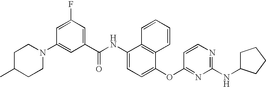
N1(C2=CC(C(NC3=CC=C(OC4=NC(NC5CCCC5)=NC=C4)C4=C3C=CC=C4)=O)=CC(F)=C2)CCC(C)CC1
